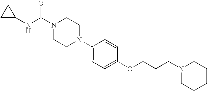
C1N(C2=CC=C(OCCCN3CCCCC3)C=C2)CCN(C(NC2CC2)=O)C1
